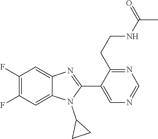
C1(F)=C(F)C=C2C(=C1)N=C(C1=CN=CN=C1CCNC(C)=O)N2C1CC1
